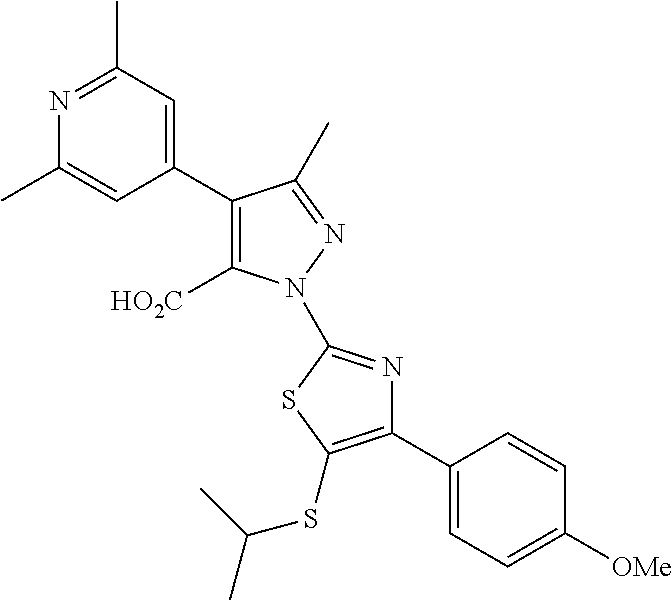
C1(C2=C([HO2C])N(C3=NC(C4=CC=C([OMe])C=C4)=C(SC(C)C)S3)N=C2C)=CC(C)=NC(C)=C1
